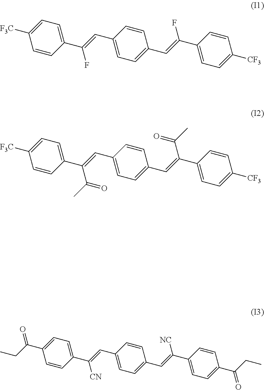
C1(C(=CC2=CC=C(C=C(C3=CC=C(C(CC)=O)C=C3)[NC])C=C2)[CN])=CC=C(C(CC)=O)C=C1.C1(C(=CC2=CC=C(C=C(C3=CC=C([CF3])C=C3)F)C=C2)F)=CC=C([F3C])C=C1.C1(C(=CC2=CC=C(C=C(C3=CC=C([CF3])C=C3)C(=O)C)C=C2)C(C)=O)=CC=C([F3C])C=C1
